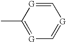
C1(C)=[G]C=[G]C=[G]1
